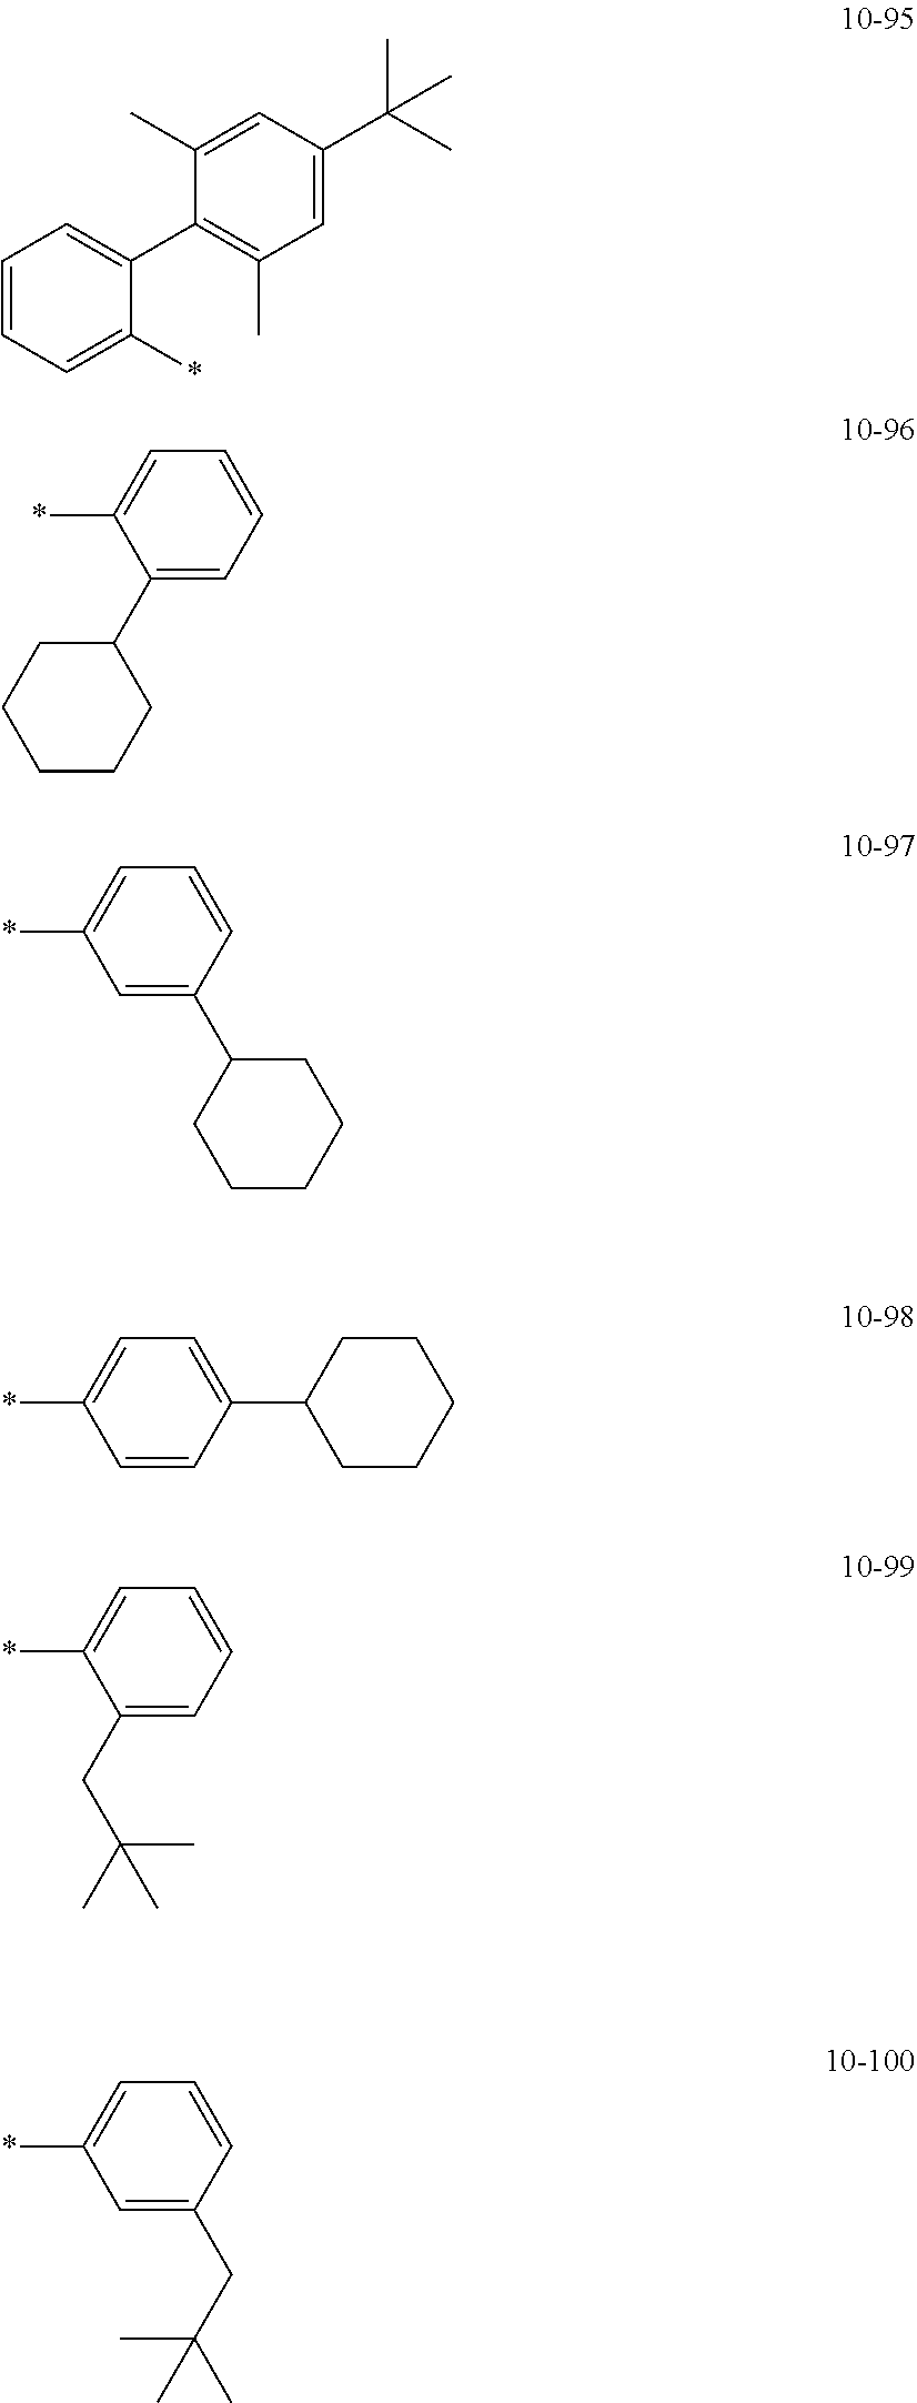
C1=CC=C(*)C(C2=C(C)C=C(C(C)(C)C)C=C2C)=C1.C1(C2CCCCC2)=CC=CC=C1*.C1=CC(C2CCCCC2)=CC=C1*.C1(C2CCCCC2)=CC(*)=CC=C1.C1(CC(C)(C)C)=CC=CC=C1*.C1(CC(C)(C)C)=CC(*)=CC=C1
